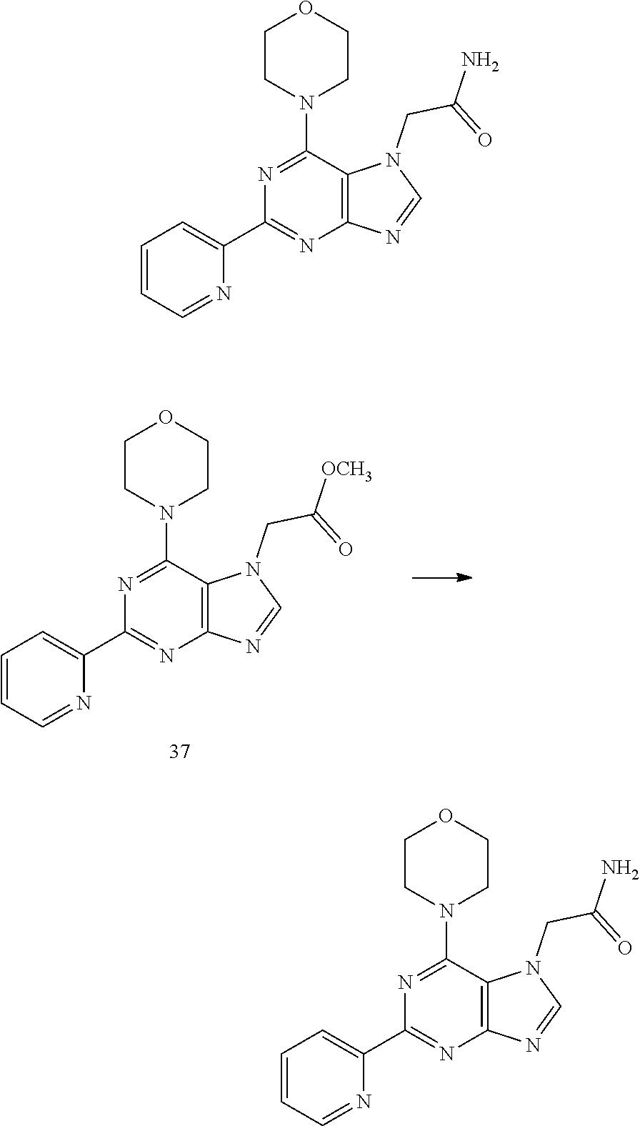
C12=C(C(N3CCOCC3)=NC(C3=CC=CC=N3)=N1)N(CC(=O)[OCH3])C=N2.C12=C(C(N3CCOCC3)=NC(C3=CC=CC=N3)=N1)N(CC(=O)N)C=N2.C12=C(C(N3CCOCC3)=NC(C3=CC=CC=N3)=N1)N(CC(=O)N)C=N2
